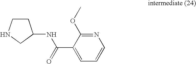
C1CNCC1NC(C1=CC=CN=C1OC)=O
